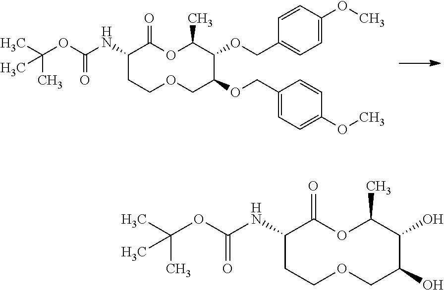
O1CC(OCC2=CC=C(OC)C=C2)C(OCC2=CC=C(OC)C=C2)C(C)OC(=O)C(NC(OC(C)(C)C)=O)CC1.O1CC(O)C(O)C(C)OC(=O)C(NC(OC(C)(C)C)=O)CC1
